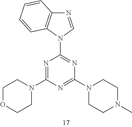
N1=CN(C2=NC(N3CCN(C)CC3)=NC(N3CCOCC3)=N2)C2=C1C=CC=C2
